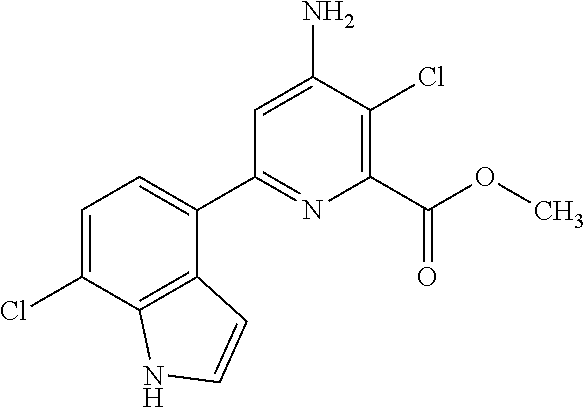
C1(C2=CC=C(Cl)C3=C2C=CN3)=NC(C(=O)OC)=C(Cl)C(N)=C1
